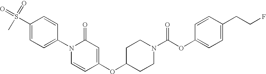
C1(S(=O)(=O)C)=CC=C(N2C=CC(OC3CCN(C(OC4=CC=C(CCF)C=C4)=O)CC3)=CC2=O)C=C1
